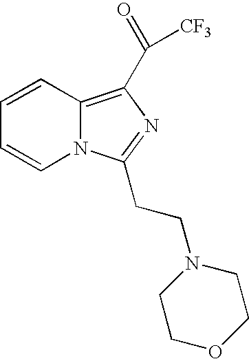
C1=CC2=C(C([CF3])=O)N=C(CCN3CCOCC3)N2C=C1
